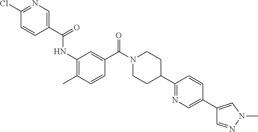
CC1=C(NC(=O)C2=CN=C(Cl)C=C2)C=C(C(N2CCC(C3=NC=C(C4=CN(C)N=C4)C=C3)CC2)=O)C=C1
